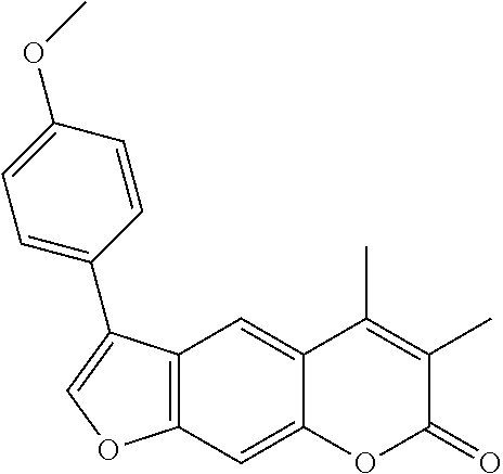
C1=C(OC)C=CC(C2=COC3=C2C=C2C(=C3)OC(=O)C(C)=C2C)=C1
